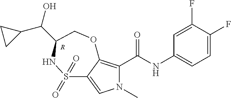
C1=C(F)C(F)=CC=C1NC(C1=C2C(=CN1C)S(=O)(=O)NC(C(O)C1CC1)CO2)=O.[R]
